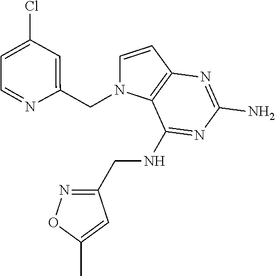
C1=CC2=C(N1CC1=CC(Cl)=CC=N1)C(NCC1=NOC(C)=C1)=NC(N)=N2
